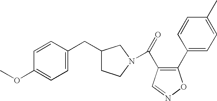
C1(CC2=CC=C(OC)C=C2)CCN(C(=O)C2=C(C3=CC=C(C)C=C3)ON=C2)C1
